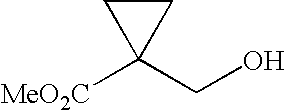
C1CC1(CO)[MeO2C]
